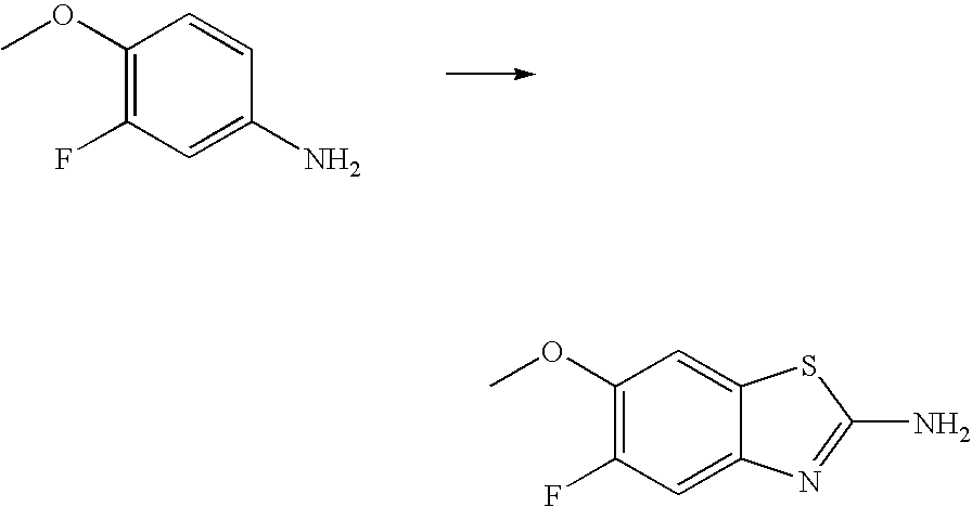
C1(OC)=C(F)C=C(N)C=C1.C1(OC)=C(F)C=C2C(=C1)SC(N)=N2
